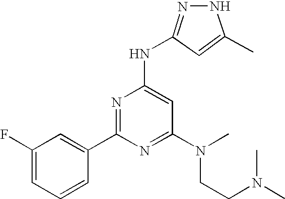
C1(C2=NC(NC3=NNC(C)=C3)=CC(N(CCN(C)C)C)=N2)=CC(F)=CC=C1
